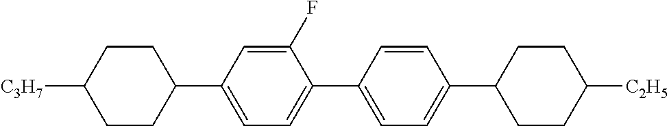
C1CC(C2=CC=C(C3=CC=C(C4CCC([C2H5])CC4)C=C3)C(F)=C2)CCC1[C3H7]
